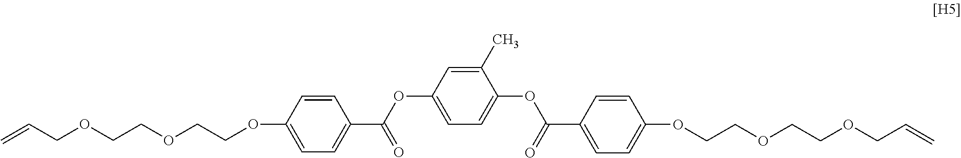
C=CCOCCOCCOC1=CC=C(C(=O)OC2=CC=C(OC(=O)C3=CC=C(OCCOCCOCC=C)C=C3)C(C)=C2)C=C1
